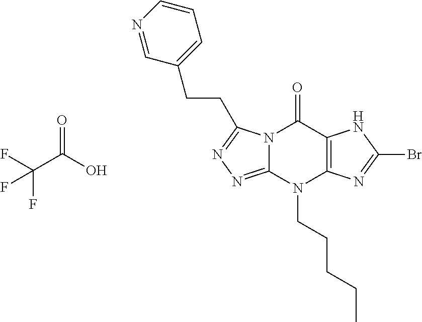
N12C(=NN=C1CCC1=CC=CN=C1)N(CCCCC)C1=C(C2=O)NC(Br)=N1.O=C(O)C(F)(F)F
